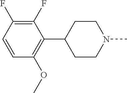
C1(F)=C(F)C=CC(OC)=C1C1CCN(C)CC1
